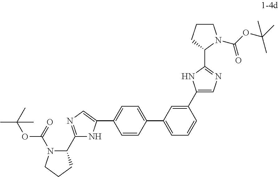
C1=CC(C2=CC=CC(C3=CN=C(C4N(C(OC(C)(C)C)=O)CCC4)N3)=C2)=CC=C1C1=CN=C(C2N(C(=O)OC(C)(C)C)CCC2)N1
